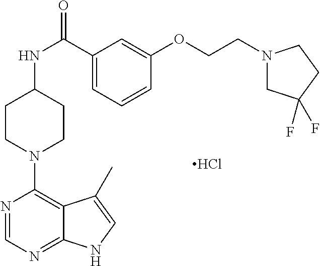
Cl.C1(N2CCC(NC(C3=CC=CC(OCCN4CC(F)(F)CC4)=C3)=O)CC2)=C2C(=NC=N1)NC=C2C
